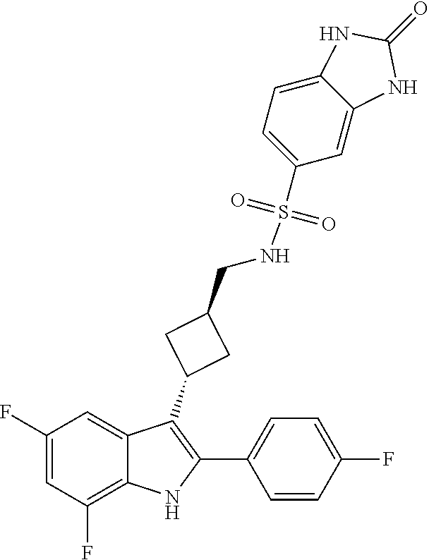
C1(F)=CC(F)=C2C(=C1)C(C1CC(CNS(=O)(C3=CC=C4C(=C3)NC(=O)N4)=O)C1)=C(C1=CC=C(F)C=C1)N2
